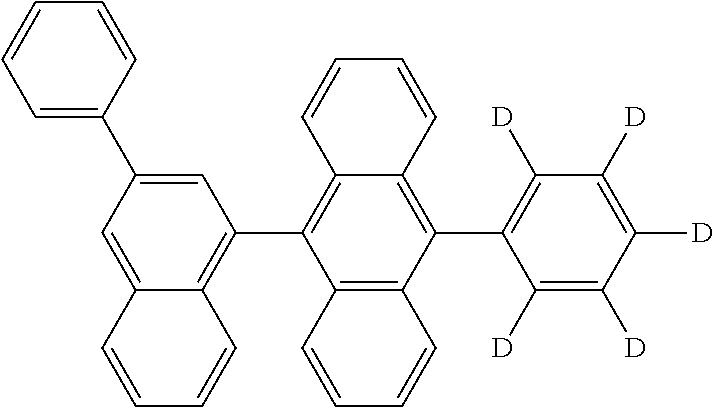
C1=CC=C(C2=CC(C3=C4C(=C(C5=C([D])C([D])=C([D])C([D])=C5[D])C5=C3C=CC=C5)C=CC=C4)=C3C(=C2)C=CC=C3)C=C1
